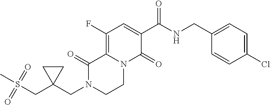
C12=C(F)C=C(C(=O)NCC3=CC=C(Cl)C=C3)C(=O)N1CCN(CC1(CS(C)(=O)=O)CC1)C2=O
